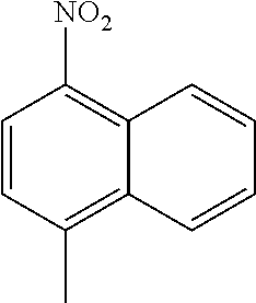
C1=CC(C)=C2C(=C1[NO2])C=CC=C2
